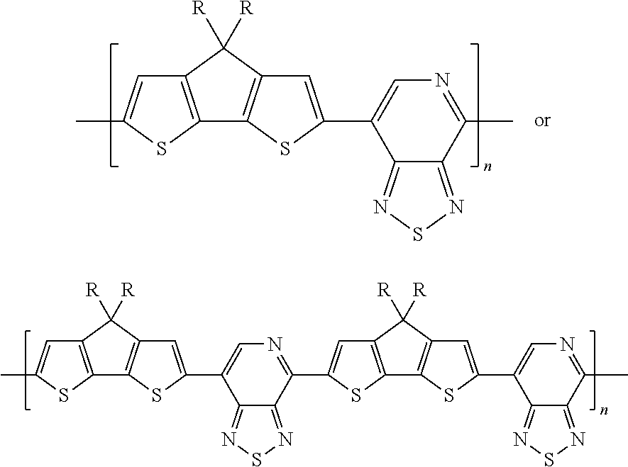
C12=C(SC(C)=C1)C1=C(C2([R])[R])C=C(C2=CN=C(C)C3=NSN=C23)S1.C12=C(SC(C)=C1)C1=C(C2([R])[R])C=C(C2=CN=C(C3=CC4=C(S3)C3=C(C4([R])[R])C=C(C4=CN=C(C)C5=NSN=C45)S3)C3=NSN=C23)S1
